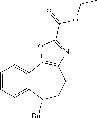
C1=CC=C2C(=C1)C1=C(CCN2[Bn])N=C(C(=O)OCC)O1
